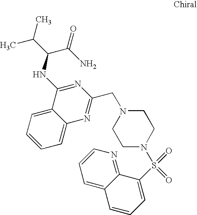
C1=CC=C2C(=C1)C(NC(C(C)C)C(N)=O)=NC(CN1CCN(S(C3=CC=CC4=CC=CN=C34)(=O)=O)CC1)=N2
